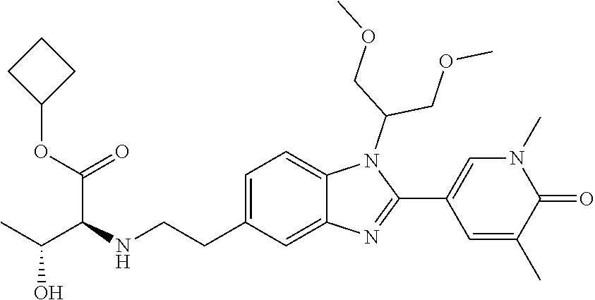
C1=C(CCNC(C(C)O)C(OC2CCC2)=O)C=C2C(=C1)N(C(COC)COC)C(C1=CN(C)C(=O)C(C)=C1)=N2
